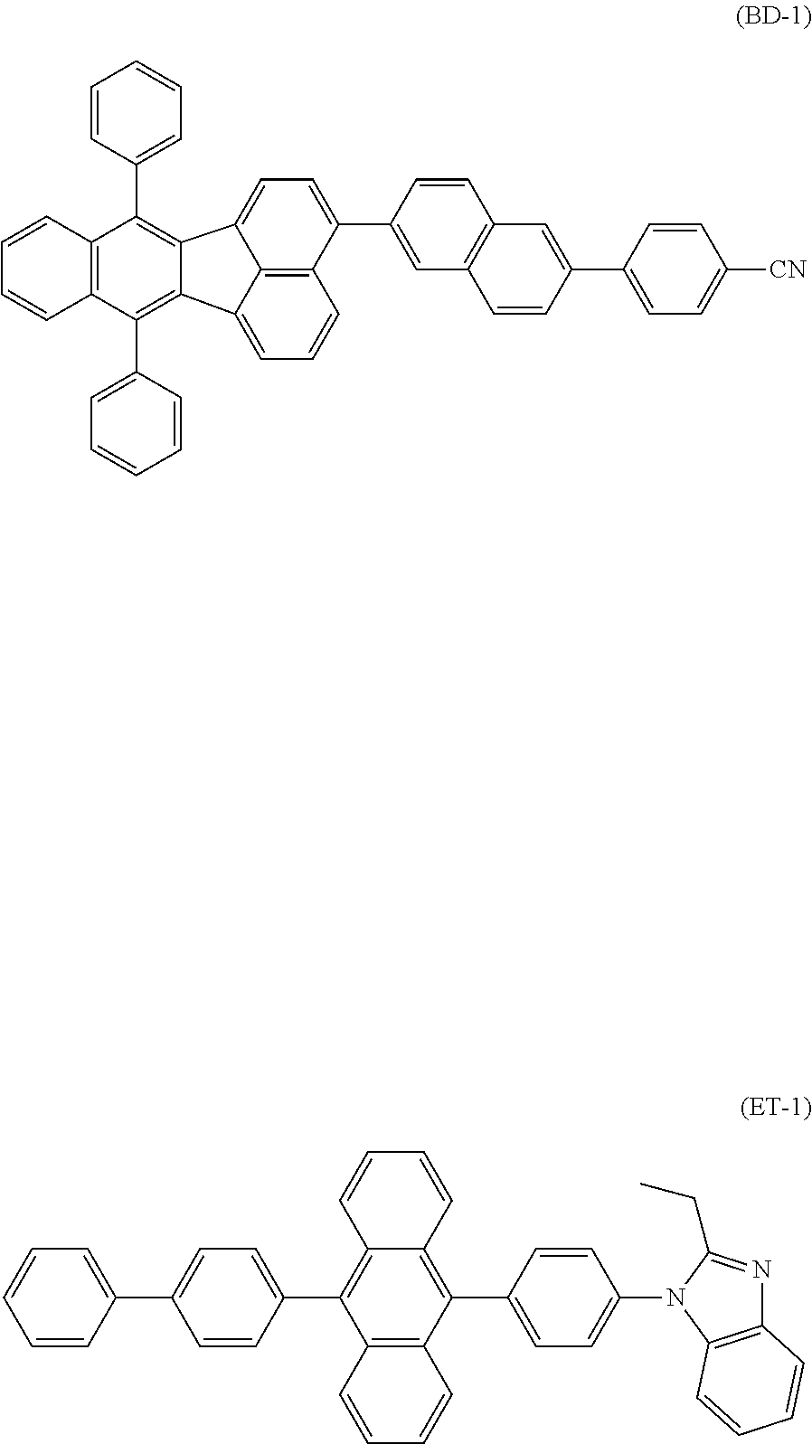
C12=C(C3=CC=C(N4C(CC)=NC5=C4C=CC=C5)C=C3)C3=C(C(C4=CC=C(C5=CC=CC=C5)C=C4)=C1C=CC=C2)C=CC=C3.C1=CC(C2=CC=C3C4=C2C=CC=C4C2=C(C4=CC=CC=C4)C4=C(C(C5=CC=CC=C5)=C23)C=CC=C4)=CC2=C1C=C(C1=CC=C([CN])C=C1)C=C2
